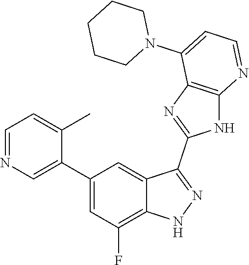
C1=NC=C(C2=CC(F)=C3C(=C2)C(C2=NC4=C(N2)N=CC=C4N2CCCCC2)=NN3)C(C)=C1
